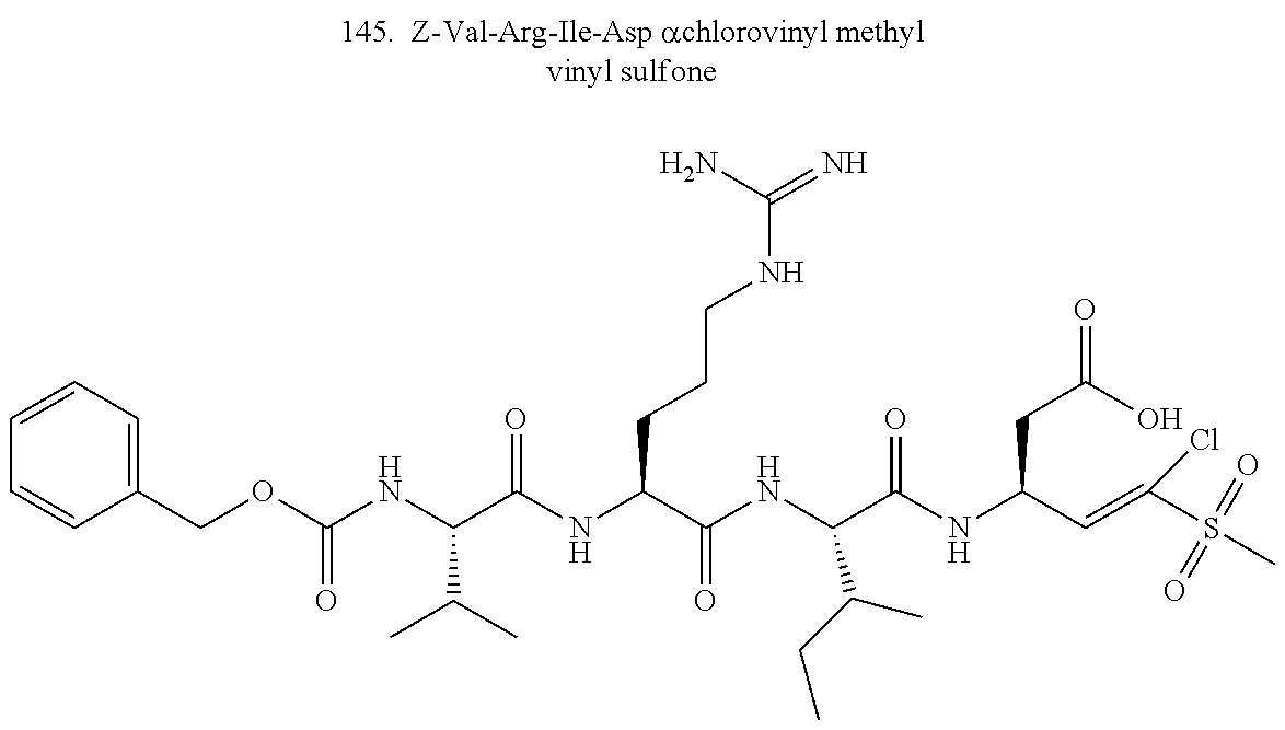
C1=CC=C(COC(NC(C(NC(C(NC(C(=O)NC(CC(O)=O)C=C(S(=O)(=O)C)Cl)C(C)CC)=O)CCCNC(N)=N)=O)C(C)C)=O)C=C1
